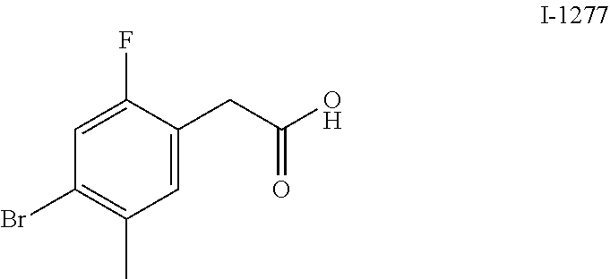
C1=C(F)C(CC(O)=O)=CC(C)=C1Br
